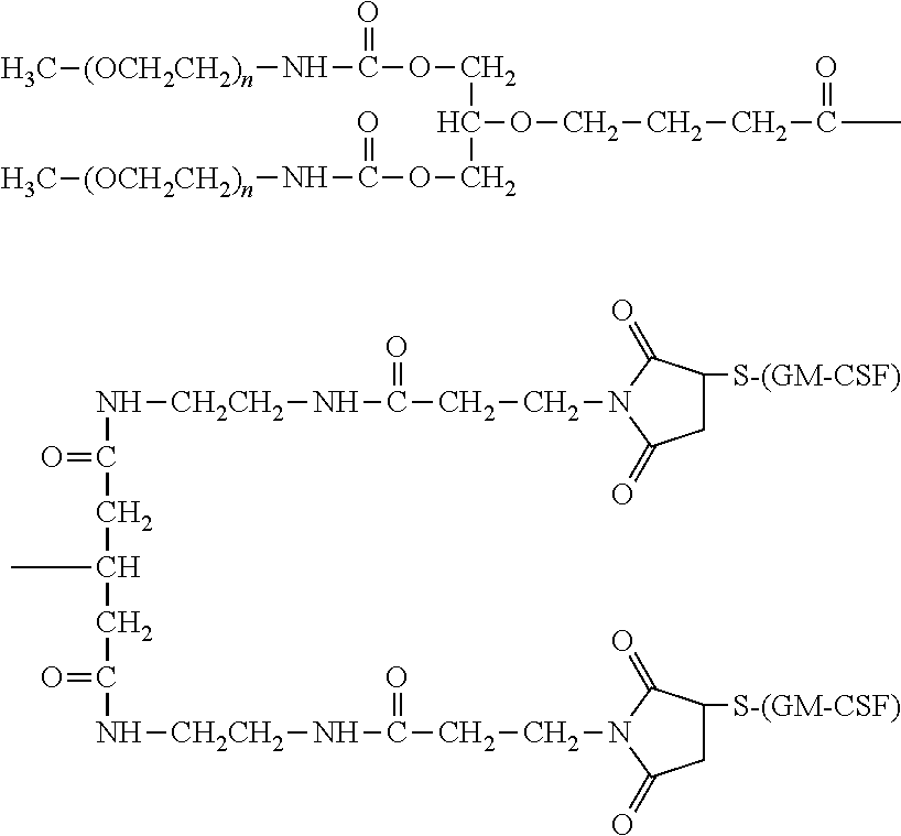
O=C(CCCOC(COC(N[(OCH2CH2)n]C)=O)COC(N[(OCH2CH2)n]C)=O)C.C(C(N[CH2CH2]NC(=O)CCN1C(=O)CC([S-(GM-CSF)])C1=O)=O)C(CC(=O)N[CH2CH2]NC(=O)CCN1C(=O)CC([S-(GM-CSF)])C1=O)C
